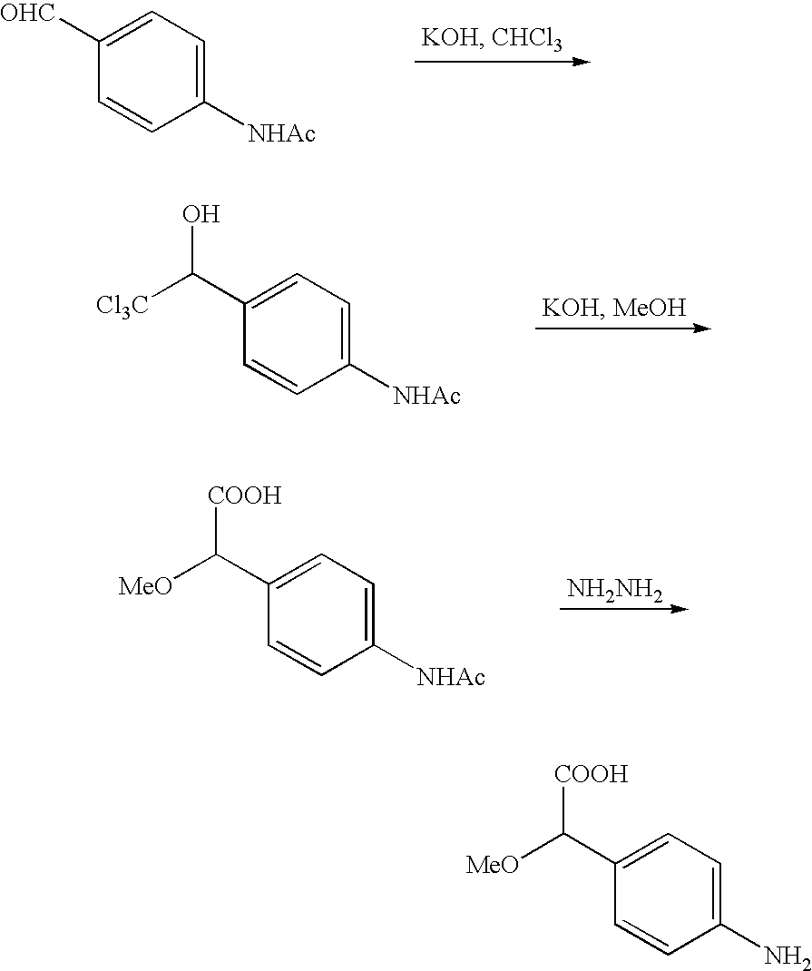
C1([OHC])=CC=C([NHAc])C=C1.C1(C([Cl3C])O)=CC=C([NHAc])C=C1.C1(C([MeO])[COOH])=CC=C([NHAc])C=C1.[NH2NH2].C1(C([MeO])[COOH])=CC=C(N)C=C1
